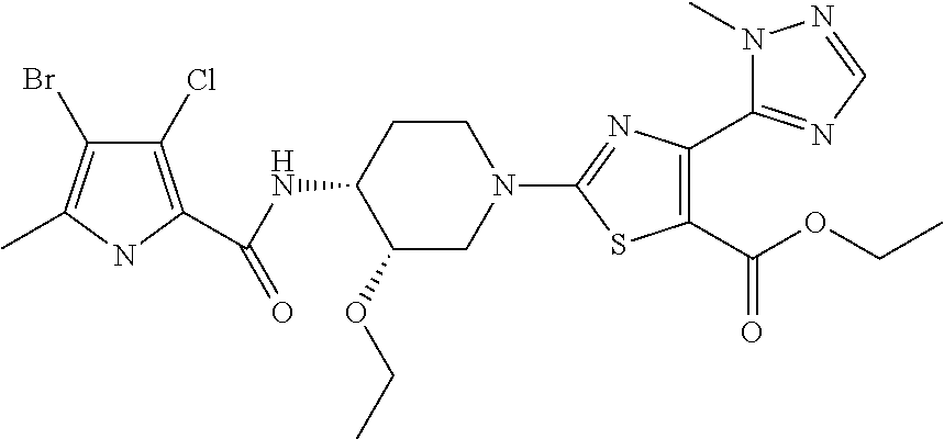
N1(C)N=CN=C1C1=C(C(OCC)=O)SC(N2CCC(NC(=O)C3=C(Cl)C(Br)=C(C)N3)C(OCC)C2)=N1
